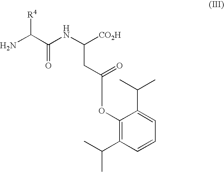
NC(C(NC([CO2H])CC(OC1=C(C(C)C)C=CC=C1C(C)C)=O)=O)[R4]
